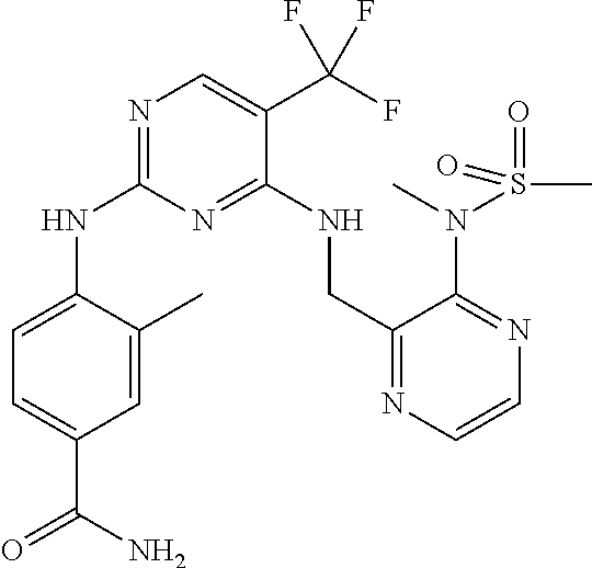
C1=C(C)C(NC2=NC=C(C(F)(F)F)C(NCC3=NC=CN=C3N(C)S(C)(=O)=O)=N2)=CC=C1C(N)=O
